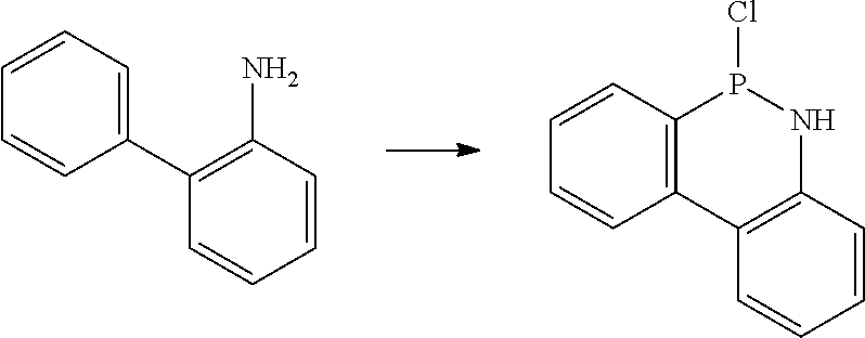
C1=CC=C(C2=C(N)C=CC=C2)C=C1.C1=CC2=C(C=C1)C1=C(C=CC=C1)NP2Cl
